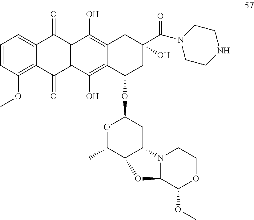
C1=CC(OC)=C2C(=C1)C(=O)C1=C(C2=O)C(O)=C2C(=C1O)CC(O)(C(=O)N1CCNCC1)CC2OC1OC(C)C2C(C1)N1C(C(OC)OCC1)O2
